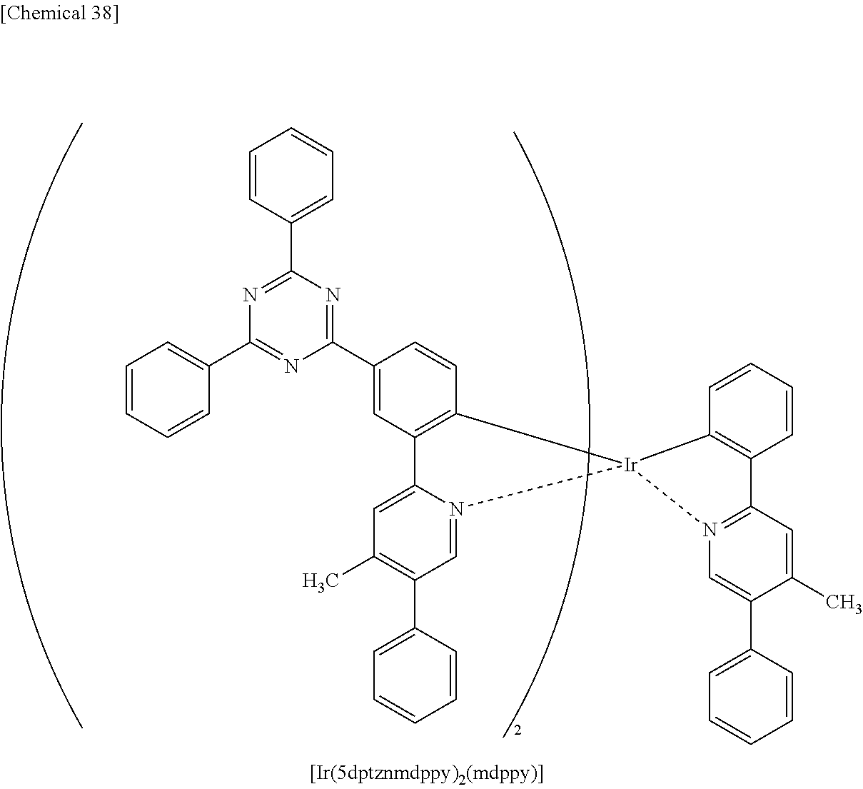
C1=CC(C2=NC(C3=CC=CC=C3)=NC(C3=CC4=C(C=C3)[Ir]3(N5=CC(C6=CC=CC=C6)=C(C)C=C45)C4=C(C=CC=C4)C4=N3C=C(C3=CC=CC=C3)C(C)=C4)=N2)=CC=C1
